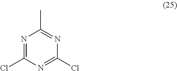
N1=C(Cl)N=C(Cl)N=C1C
